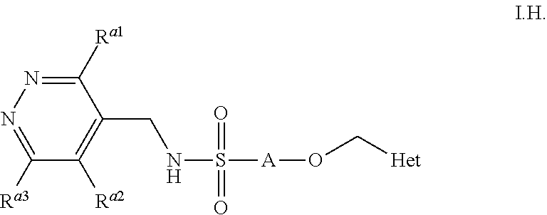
C1([Ra1])=NN=C([Ra3])C([Ra2])=C1CNS([A]OC[Het])(=O)=O
